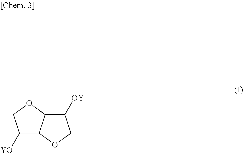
C1([YO])C2C(OC1)C([OY])CO2
